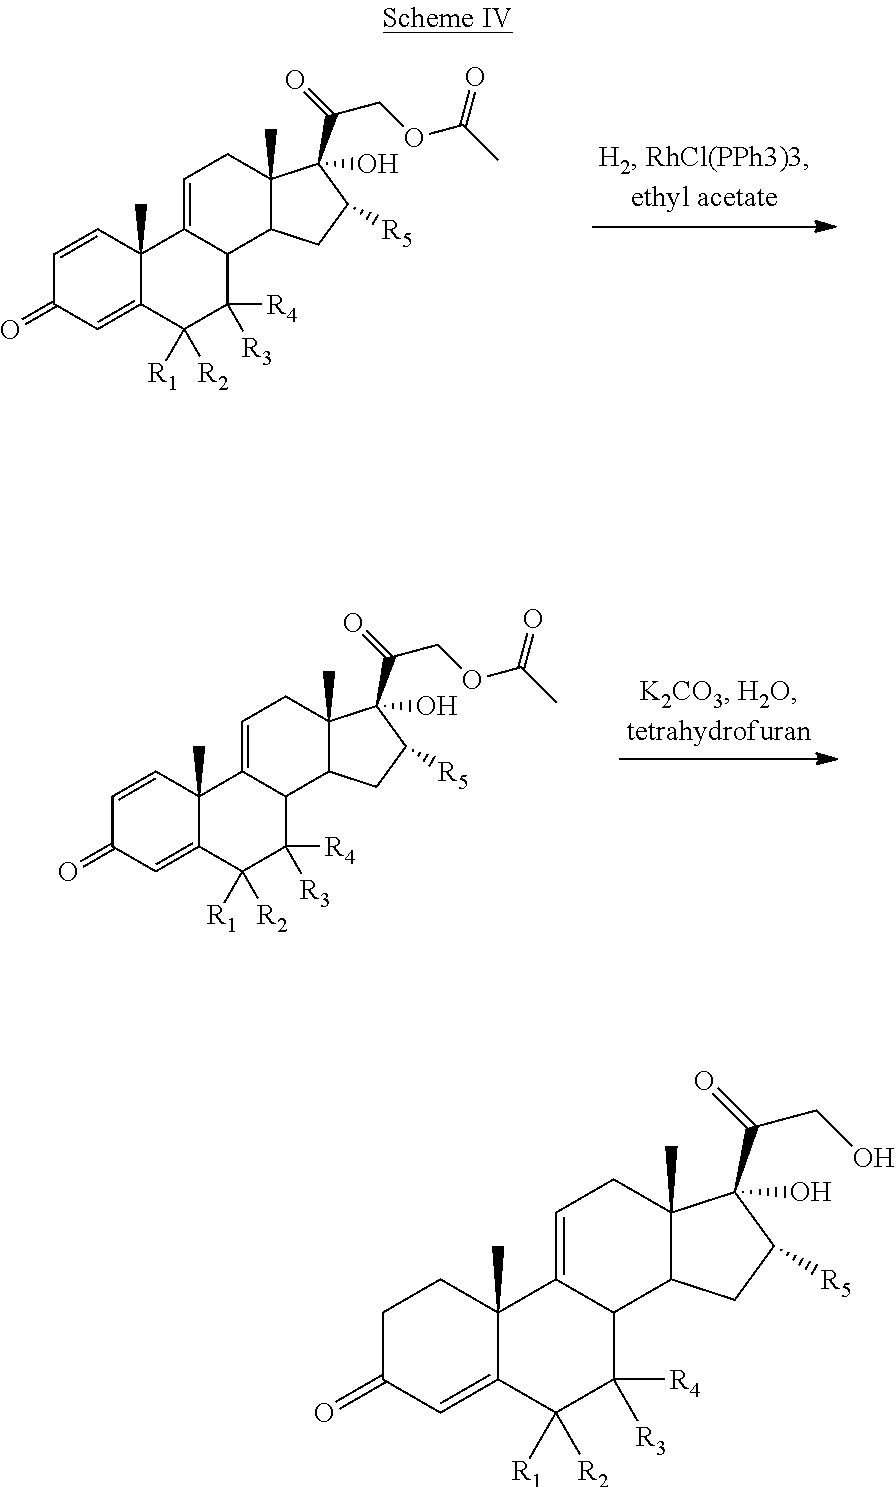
C1=CC2(C)C(=CC1=O)C([R1])([R2])C([R4])([R3])C1C2=CCC2(C)C1CC([R5])C2(C(=O)COC(C)=O)O.C1C(=O)C=C2C(C)(C1)C1=CCC3(C)C(C1C([R4])([R3])C2([R1])[R2])CC([R5])C3(C(=O)CO)O.C1=CC2(C)C(=CC1=O)C([R1])([R2])C([R4])([R3])C1C2=CCC2(C)C1CC([R5])C2(C(=O)COC(C)=O)O
